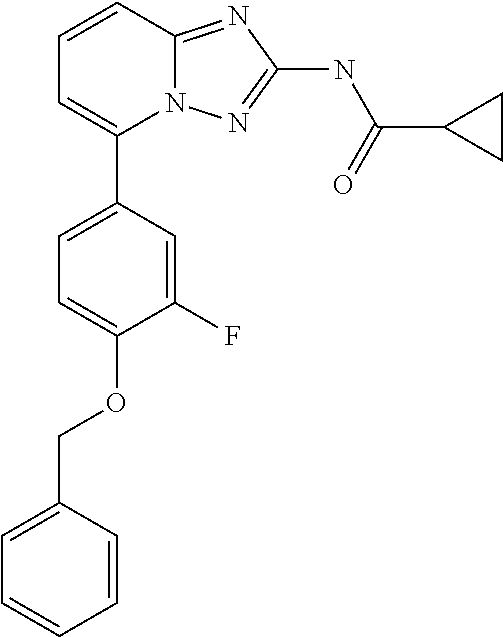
C1=CC2=NC(NC(=O)C3CC3)=NN2C(C2=CC=C(OCC3=CC=CC=C3)C(F)=C2)=C1
